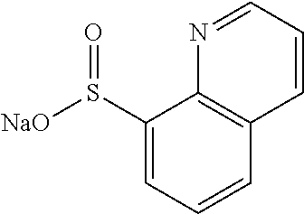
C1(S([NaO])=O)=CC=CC2=C1N=CC=C2
